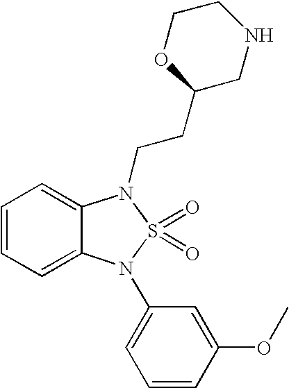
C1=CC=C2C(=C1)N(CCC1CNCCO1)S(=O)(=O)N2C1=CC=CC(OC)=C1
